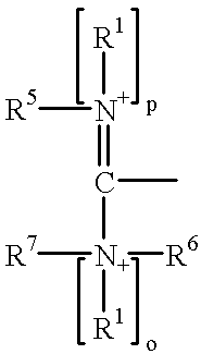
[R5][N+]([R1])=C([N+]([R7])([R6])[R1])C
